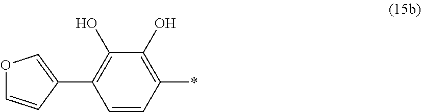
O1C=CC(C2=C(O)C(O)=C(*)C=C2)=C1
